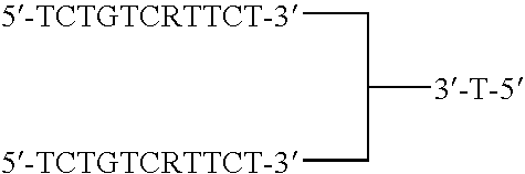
[5-TCTGTCRTTCT-3]CC([3-T-5])C[5-TCTGTCRTTCT-3]
